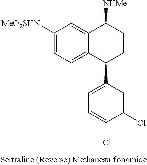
C12=CC([MeO2SHN])=CC=C1C(C1=CC=C(Cl)C(Cl)=C1)CCC2[NHMe]
